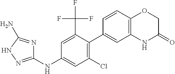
C1(NC2=CC(Cl)=C(C3=CC4=C(C=C3)OCC(=O)N4)C(C(F)(F)F)=C2)=NNC(N)=N1
